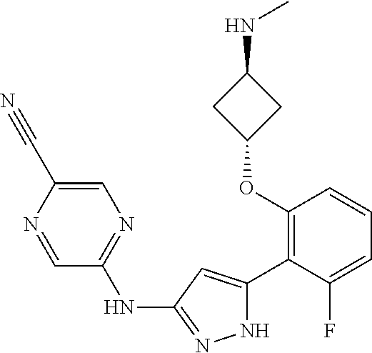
C1(OC2=C(C3=CC(NC4=NC=C(C#N)N=C4)=NN3)C(F)=CC=C2)CC(NC)C1
